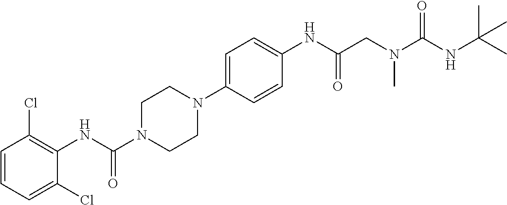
C1=CC=C(Cl)C(NC(N2CCN(C3=CC=C(NC(=O)CN(C)C(=O)NC(C)(C)C)C=C3)CC2)=O)=C1Cl
